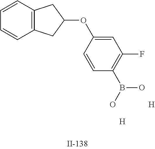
C1=CC2=C(C=C1)CC(OC1=CC(F)=C(B(O)O)C=C1)C2.[H].[H]
